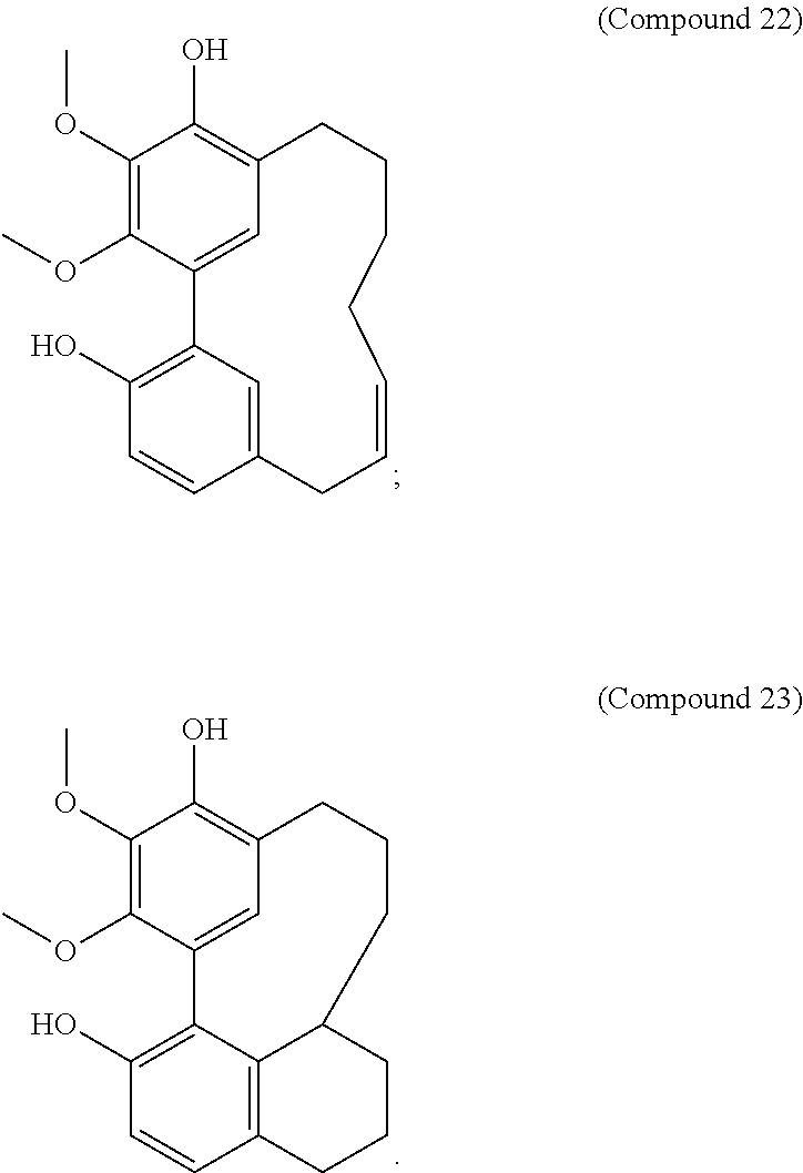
C1(OC)=C(OC)C(O)=C2C=C1C1=C(O)C=CC(=C1)CC=CCCCC2.C1(OC)=C(OC)C(O)=C2C=C1C1=C(O)C=CC3=C1C(CCC2)CCC3
